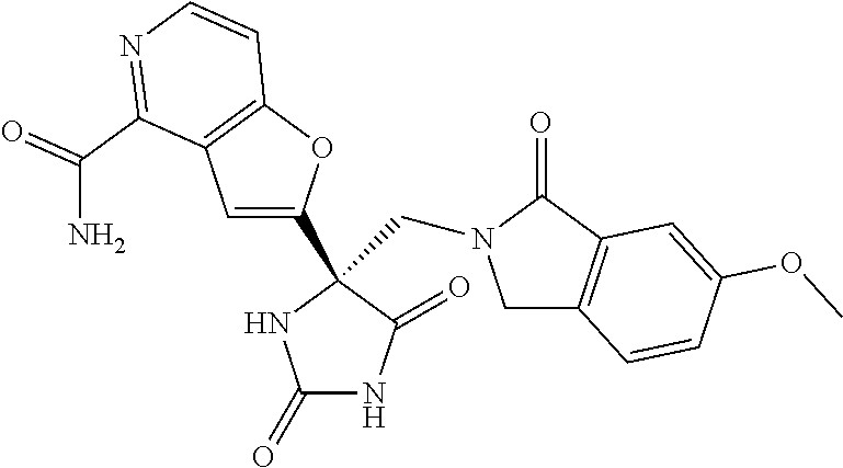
C1C2=C(C(=O)N1CC1(C3=CC4=C(O3)C=CN=C4C(N)=O)C(=O)NC(=O)N1)C=C(OC)C=C2
